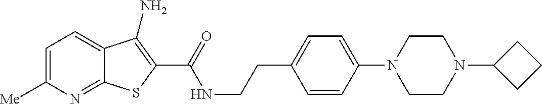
C1=C([Me])N=C2C(=C1)C(N)=C(C(=O)NCCC1=CC=C(N3CCN(C4CCC4)CC3)C=C1)S2
